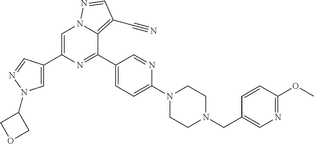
C1=C(C2=CN(C3COC3)N=C2)N=C(C2=CC=C(N3CCN(CC4=CN=C(OC)C=C4)CC3)N=C2)C2=C(C#N)C=NN12
